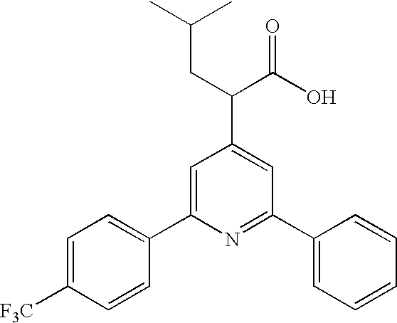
C1=C(C2=CC=C([F3C])C=C2)N=C(C2=CC=CC=C2)C=C1C(CC(C)C)C(O)=O
